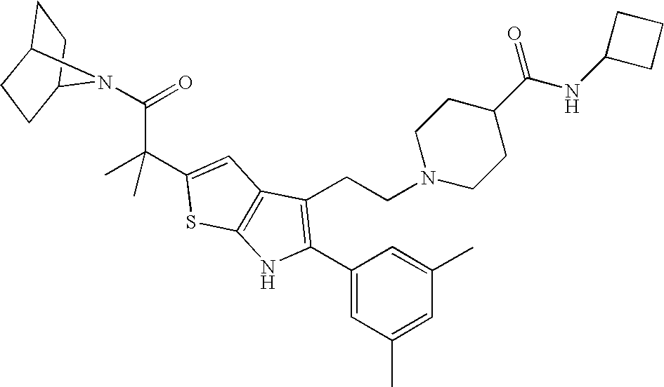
C1C2CCC(C1)N2C(C(C1=CC2=C(S1)NC(C1=CC(C)=CC(C)=C1)=C2CCN1CCC(C(=O)NC2CCC2)CC1)(C)C)=O
